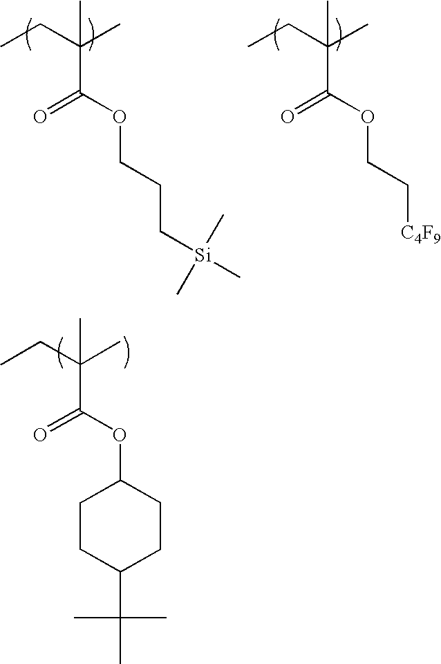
CCC(C)(C)C(OCCC[Si](C)(C)C)=O.CCC(C)(C)C(OCC[C4F9])=O.CCC(C)(C)C(OC1CCC(C(C)(C)C)CC1)=O
